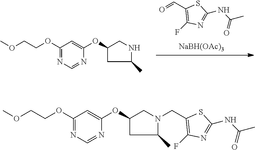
[NaBH(OAc)3].O=CC1=C(F)N=C(NC(C)=O)S1.C1(OCCOC)=NC=NC(OC2CC(C)NC2)=C1.C1(OCCOC)=NC=NC(OC2CC(C)N(CC3=C(F)N=C(NC(C)=O)S3)C2)=C1
